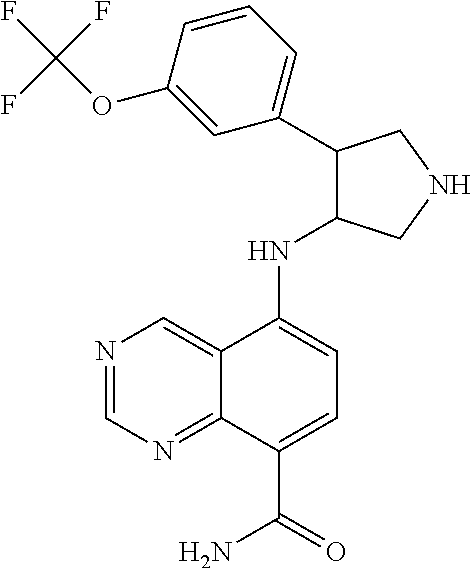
N(C1=CC=C(C(=O)N)C2=NC=NC=C12)C1C(C2=CC=CC(OC(F)(F)F)=C2)CNC1
